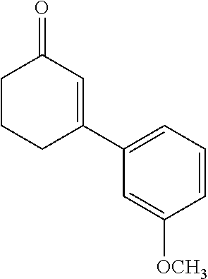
C1(C2=CC(=O)CCC2)=CC=CC([OCH3])=C1
